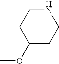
C1C(OC)CCNC1
